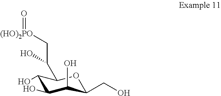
C1(O)C(CO)OC(C(C[(HO)2PO]=O)O)C(O)C1O
